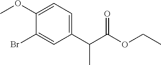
C1(Br)=CC(C(C(OCC)=O)C)=CC=C1OC
